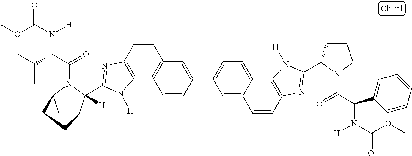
C1=CC2=C(C3=C1C=C(C1=CC=C4C(=C1)C=CC1=C4N([H])C(C4CCCN4C(C(C4=CC=CC=C4)N(C(OC)=O)[H])=O)=N1)C=C3)N([H])C(C1([H])C3CC(N1C(C(C(C)C)N(C(OC)=O)[H])=O)CC3)=N2
